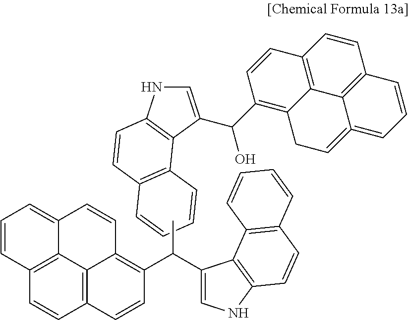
C1=C(C(C2=C3C4=C(C=C2)C=CC2=C4C(=CC3)=CC=C2)O)C2=C(N1)C=CC1=C2C=CC=C1.C12=C3C4=C(C=C1)C=CC=C4C=CC3=C(C(C1=CNC3=C1C1=C(C=C3)C=CC=C1)C)C=C2
